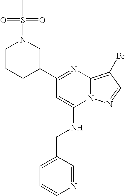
C1(C2CN(S(C)(=O)=O)CCC2)=NC2=C(Br)C=NN2C(NCC2=CC=CN=C2)=C1
